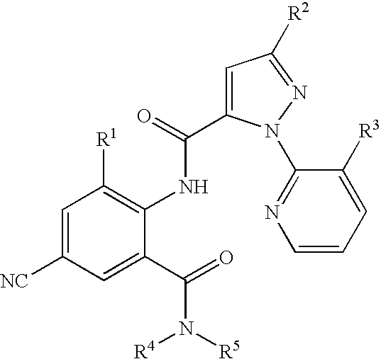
C1=C([NC])C=C(C(=O)N([R5])[R4])C(NC(C2=CC([R2])=NN2C2=NC=CC=C2[R3])=O)=C1[R1]
